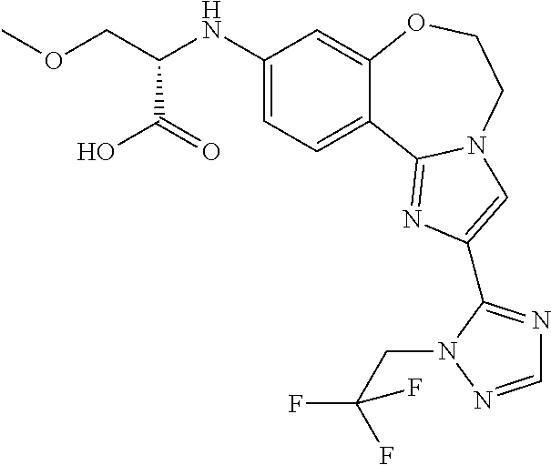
C1(NC(COC)C(O)=O)=CC=C2C(=C1)OCCN1C2=NC(C2=NC=NN2CC(F)(F)F)=C1
